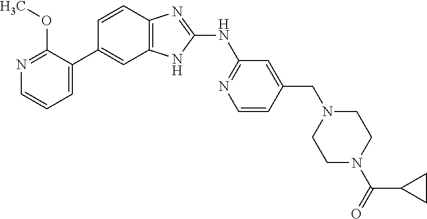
C1=C(C2=CC3=C(C=C2)N=C(NC2=NC=CC(CN4CCN(C(=O)C5CC5)CC4)=C2)N3)C(OC)=NC=C1
